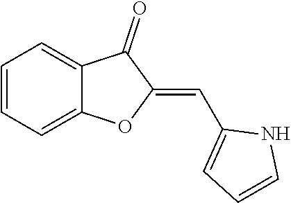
C1=CC=C2C(=C1)C(=O)C(=CC1=CC=CN1)O2
